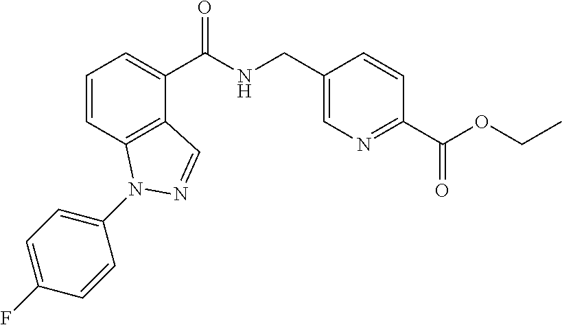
C1=CC2=C(C(C(NCC3=CN=C(C(OCC)=O)C=C3)=O)=C1)C=NN2C1=CC=C(F)C=C1
